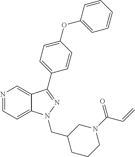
N1=CC=C2C(=C1)C(C1=CC=C(OC3=CC=CC=C3)C=C1)=NN2CC1CCCN(C(=O)C=C)C1
